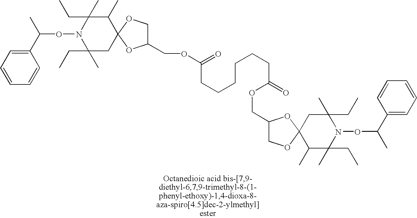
C1(C(C)ON2C(CC)(C)CC3(C(C)C2(CC)C)OC(COC(=O)CCCCCCC(=O)OCC2COC4(O2)C(C)C(C)(CC)N(OC(C)C2=CC=CC=C2)C(CC)(C)C4)CO3)=CC=CC=C1
